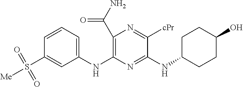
C1(C(N)=O)=C(NC2=CC=CC(S([Me])(=O)=O)=C2)N=C(NC2CCC(O)CC2)C([cPr])=N1
